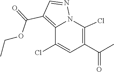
N1=CC(C(OCC)=O)=C2C(Cl)=CC(C(C)=O)=C(Cl)N12
